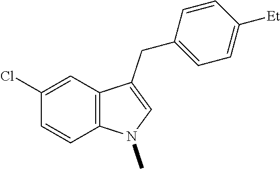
C1=C(Cl)C=CC2=C1C(CC1=CC=C([Et])C=C1)=CN2C
